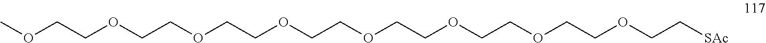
COCCOCCOCCOCCOCCOCCOCCOCC[SAc]
